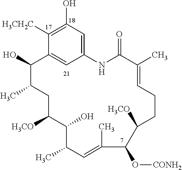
C1(O)=C([H3CH2C])C2=CC(=C1)NC(=O)C(C)=CCCC([H3CO])C(O[CONH2])C(C)=CC(C)C(O)C([H3CO])CC(C)C2O
